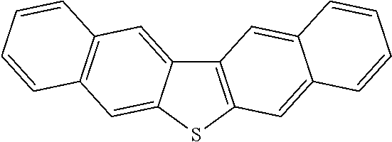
C12=C(SC3=CC4=C(C=C13)C=CC=C4)C=C1C(=C2)C=CC=C1
